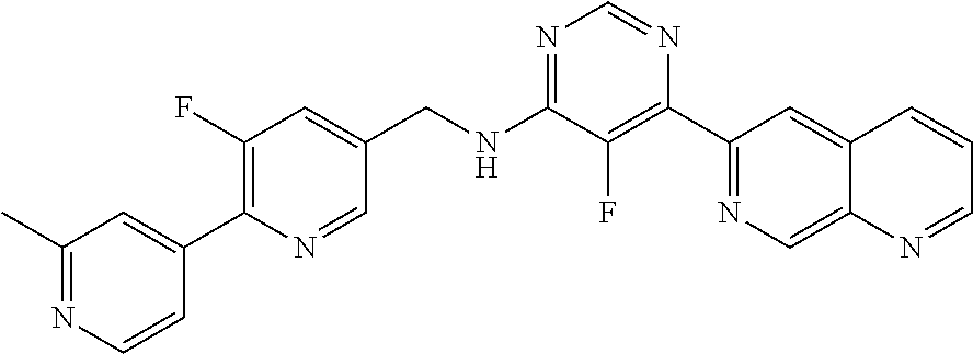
C1(C)=NC=CC(C2=C(F)C=C(CNC3=NC=NC(C4=NC=C5C(=C4)C=CC=N5)=C3F)C=N2)=C1
